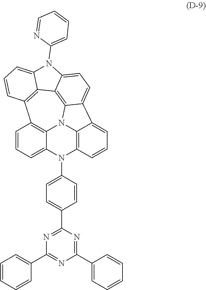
C1=CC=C2C3=C1C1=C4C5=C6N3C3=C(N2C2=CC=C(C7=NC(C8=CC=CC=C8)=NC(C8=CC=CC=C8)=N7)C=C2)C=CC=C3C6=CC=C5N(C2=CC=CC=N2)C4=CC=C1
